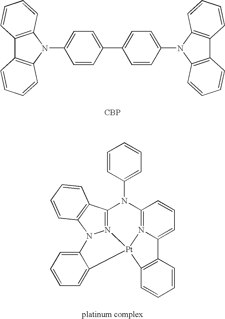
C1=CC(C2=CC=C(N3C4=C(C5=C3C=CC=C5)C=CC=C4)C=C2)=CC=C1N1C2=C(C3=C1C=CC=C3)C=CC=C2.[CBP].C1=CC(N2C3=N4C(=CC=C3)C3=C(C=CC=C3)[Pt]43N4=C2C2=C(N4C4=CC=CC=C43)C=CC=C2)=CC=C1
